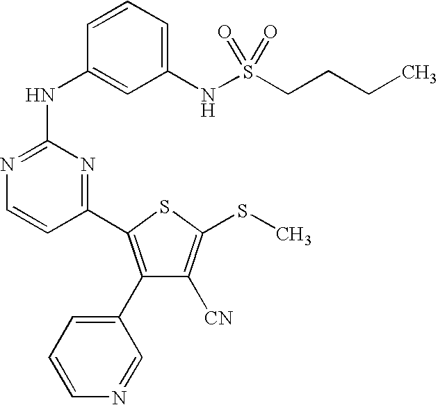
C1(C2=C(C3=CC=CN=C3)C([CN])=C(SC)S2)=NC(NC2=CC(NS(CCCC)(=O)=O)=CC=C2)=NC=C1
